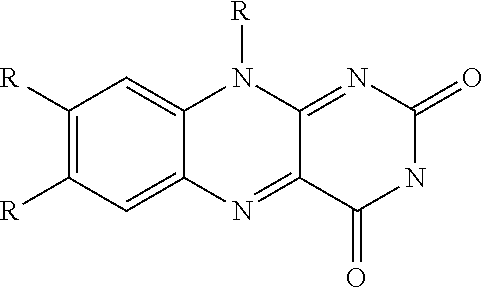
C1([R])=C([R])C=C2C(=C1)N([R])C1=NC(=O)NC(=O)C1=N2
